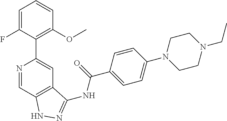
N1=CC2=C(C=C1C1=C(OC)C=CC=C1F)C(NC(C1=CC=C(N3CCN(CC)CC3)C=C1)=O)=NN2
